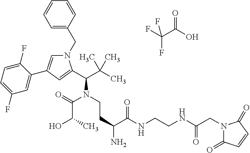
C1=CC=C(CN2C=C(C3=CC(F)=CC=C3F)C=C2C(C(C)(C)C)N(C(C(O)C)=O)CCC(C(NCCNC(CN2C(=O)C=CC2=O)=O)=O)N)C=C1.FC(C(O)=O)(F)F
